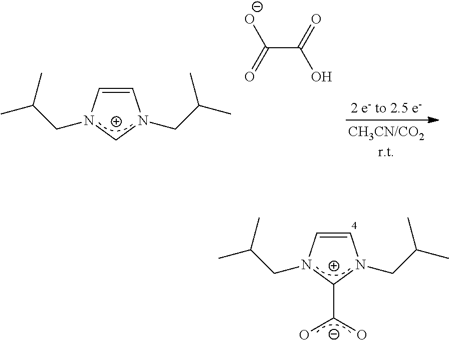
C1=CN(CC(C)C)CN1CC(C)C.C(C(=O)O)(=O)[O-].C1=CN(CC(C)C)C([C-](O)O)N1CC(C)C
